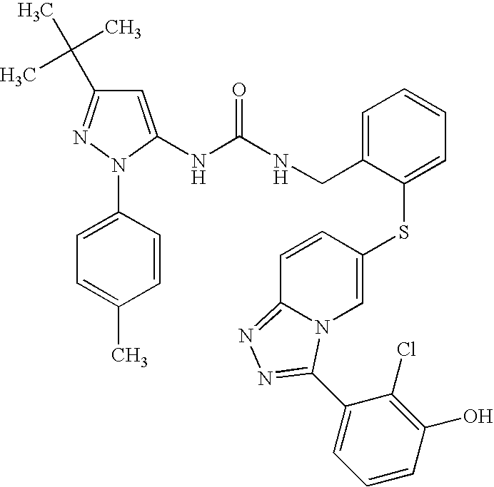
C1=C(NC(NCC2=CC=CC=C2SC2=CN3C(=NN=C3C3=CC=CC(O)=C3Cl)C=C2)=O)N(C2=CC=C(C)C=C2)N=C1C(C)(C)C
